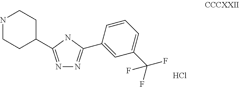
N1=C(C2CCNCC2)NC(C2=CC(C(F)(F)F)=CC=C2)=N1.Cl
